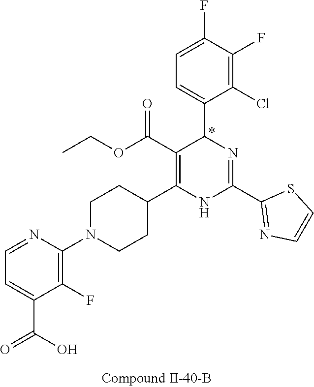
C1(F)=C(Cl)C(C2N=C(C3=NC=CS3)NC(C3CCN(C4=C(F)C(C(=O)O)=CC=N4)CC3)=C2C(OCC)=O)=CC=C1F
